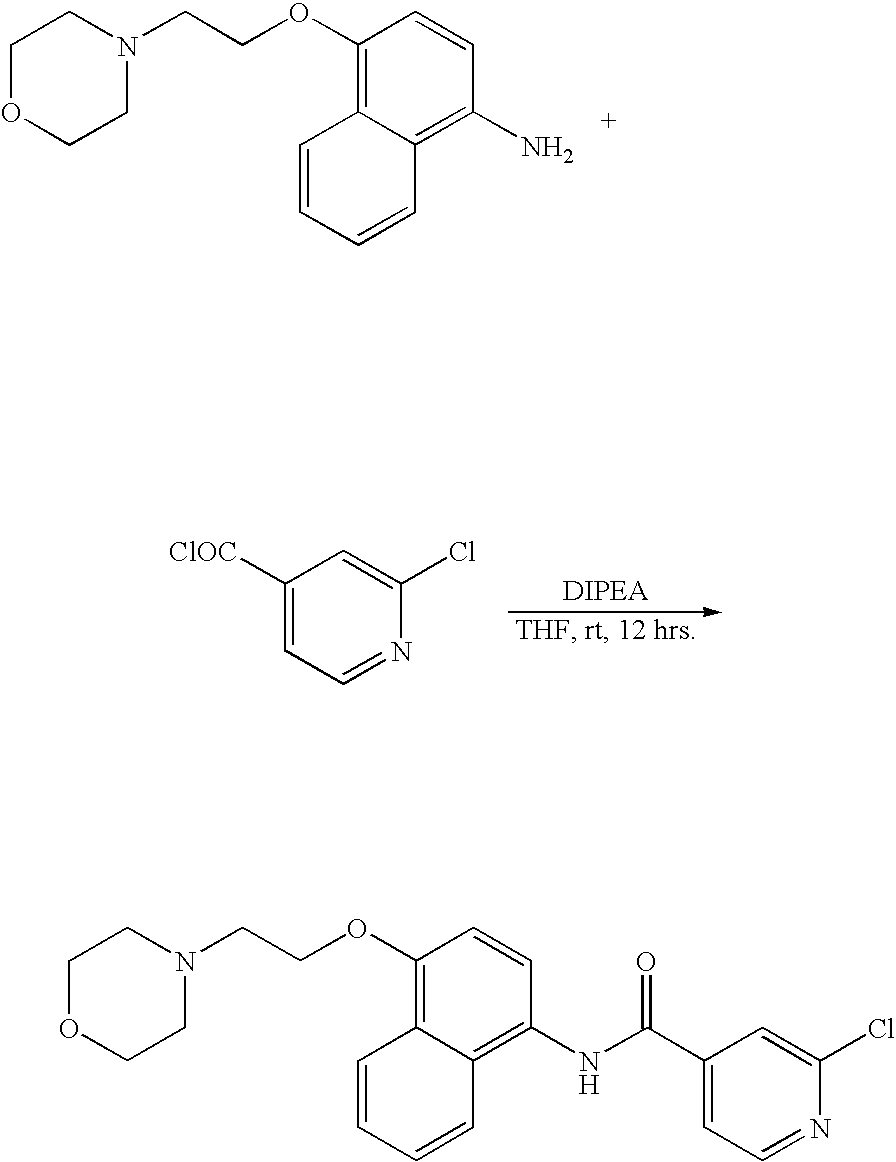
C1OCCN(CCOC2=C3C(=C(N)C=C2)C=CC=C3)C1.C1([ClOC])=CC=NC(Cl)=C1.C1OCCN(CCOC2=C3C(=C(NC(C4=CC=NC(Cl)=C4)=O)C=C2)C=CC=C3)C1
